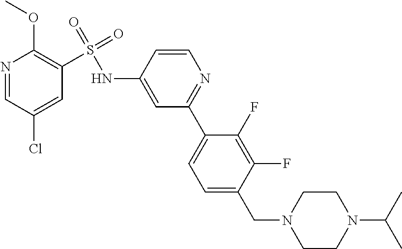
N1=CC(Cl)=CC(S(=O)(=O)NC2=CC(C3=CC=C(CN4CCN(C(C)C)CC4)C(F)=C3F)=NC=C2)=C1OC
